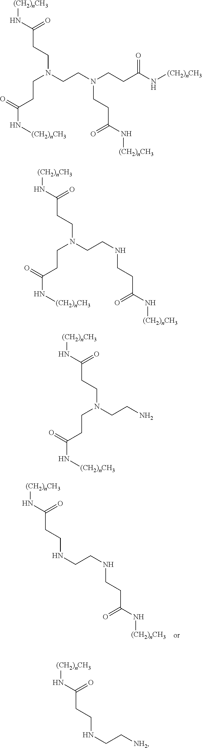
N([(CH2)nCH3])C(CCNCCNCCC(=O)N[(CH2)nCH3])=O.N([(CH2)nCH3])C(CCN(CCN(CCC(=O)N[(CH2)nCH3])CCC(=O)N[(CH2)nCH3])CCC(=O)N[(CH2)nCH3])=O.N([(CH2)nCH3])C(CCN(CCNCCC(=O)N[(CH2)nCH3])CCC(=O)N[(CH2)nCH3])=O.N([(CH2)nCH3])C(CCN(CCN)CCC(=O)N[(CH2)nCH3])=O.N([(CH2)nCH3])C(CCNCC[NH2])=O
